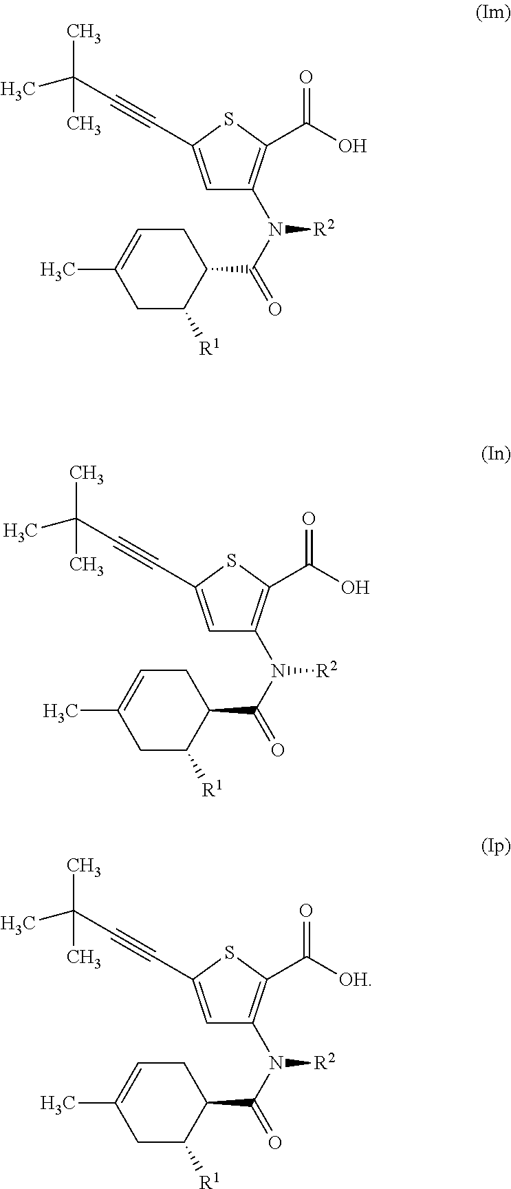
C1(C)=CCC(C(N([R2])C2=C(C(O)=O)SC(C#CC(C)(C)C)=C2)=O)C([R1])C1.C1(C)=CCC(C(N([R2])C2=C(C(O)=O)SC(C#CC(C)(C)C)=C2)=O)C([R1])C1.C1(C)=CCC(C(N([R2])C2=C(C([OH])=O)SC(C#CC(C)(C)C)=C2)=O)C([R1])C1
